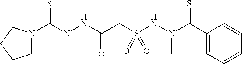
C(N(C)NC(=O)CS(NN(C)C(=S)C1=CC=CC=C1)(=O)=O)(=S)N1CCCC1
